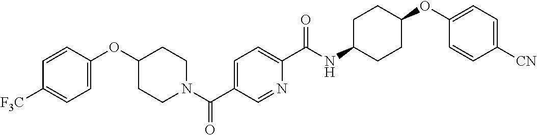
C1=CC(OC2CCN(C(C3=CC=C(C(NC4CCC(OC5=CC=C([CN])C=C5)CC4)=O)N=C3)=O)CC2)=CC=C1[F3C]
